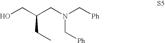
OCC(CN(C[Ph])C[Ph])CC
